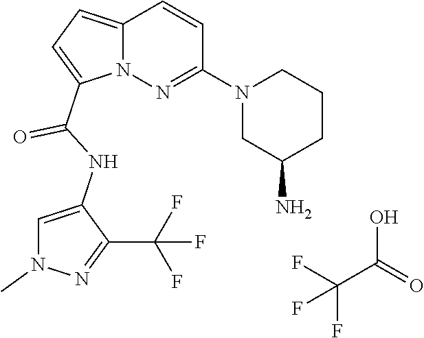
N12C(=CC=C1C(NC1=CN(C)N=C1C(F)(F)F)=O)C=CC(N1CC(N)CCC1)=N2.FC(F)(C(O)=O)F
